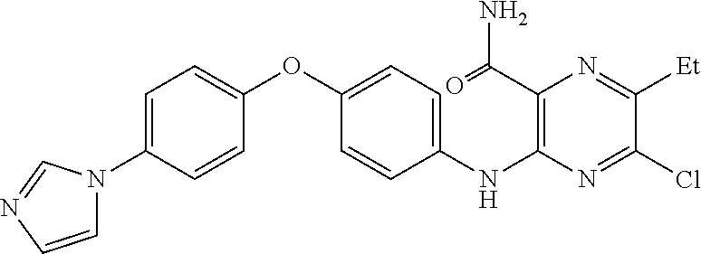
C1(OC2=CC=C(N3C=CN=C3)C=C2)=CC=C(NC2=C(C(=O)N)N=C([Et])C(Cl)=N2)C=C1
